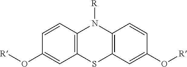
C1=CC2=C(C=C1O[R])SC1=C(N2[R])C=CC(O[R])=C1
